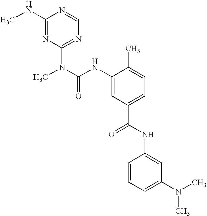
C1(NC)=NC(N(C)C(NC2=CC(C(=O)NC3=CC(N(C)C)=CC=C3)=CC=C2C)=O)=NC=N1
